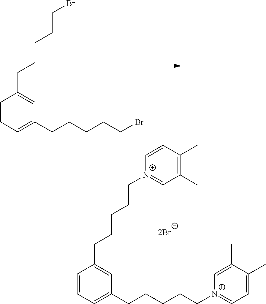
C1=CC=C(CCCCC[N+]2=CC=C(C)C(C)=C2)C=C1CCCCC[N+]1=CC(C)=C(C)C=C1.C1=CC=C(CCCCCBr)C=C1CCCCCBr
